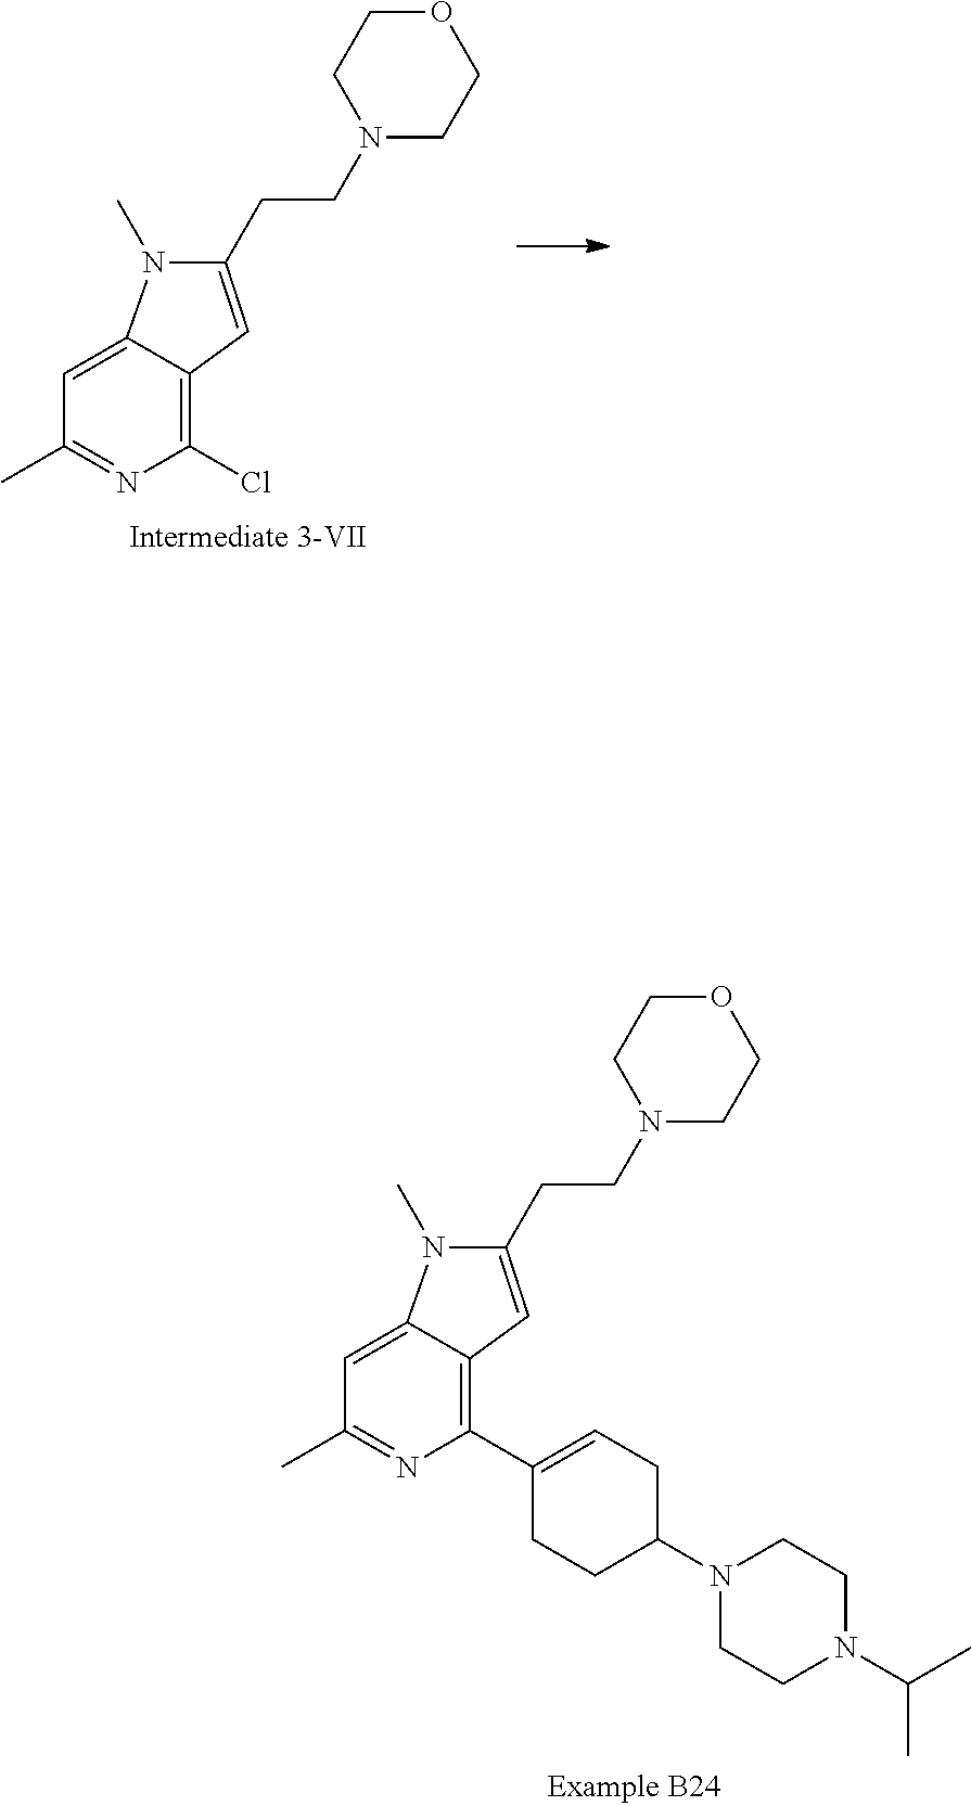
C1(CCN2CCOCC2)=CC2=C(Cl)N=C(C)C=C2N1C.C1(CCN2CCOCC2)=CC2=C(C3=CCC(N4CCN(C(C)C)CC4)CC3)N=C(C)C=C2N1C
